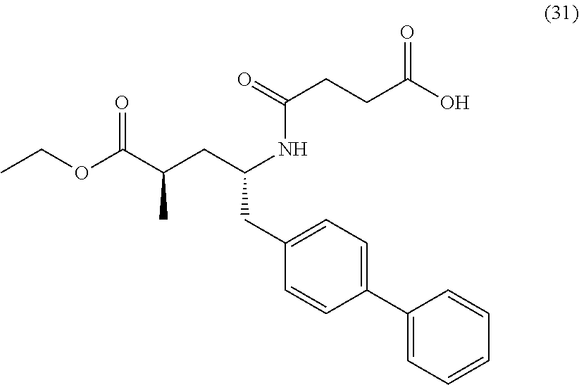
C1(C2=CC=C(CC(CC(C(OCC)=O)C)NC(CCC(O)=O)=O)C=C2)=CC=CC=C1
